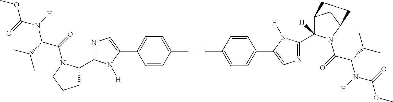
COC(=O)N(C(C(=O)N1C(C2=NC=C(C3=CC=C(C#CC4=CC=C(C5=CN=C(C6([H])C7CC(N6C(C(N(C(OC)=O)[H])C(C)C)=O)CC7)N5[H])C=C4)C=C3)N2[H])CCC1)C(C)C)[H]
